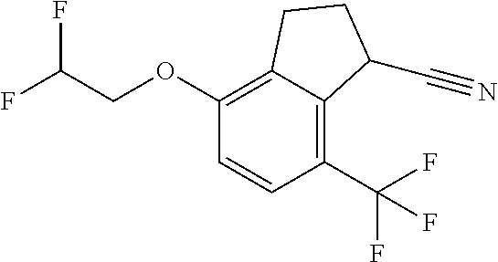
C1(OCC(F)F)=C2C(=C(C(F)(F)F)C=C1)C(C#N)CC2
